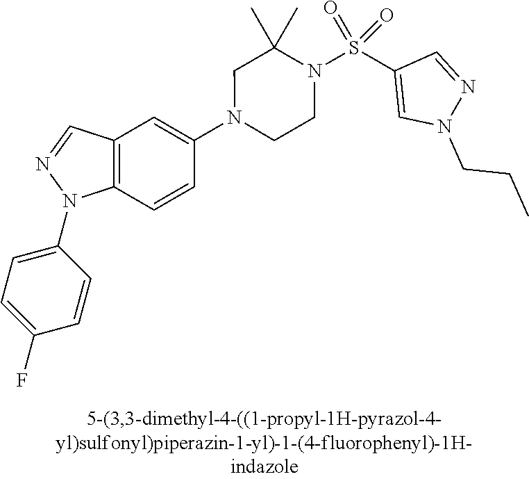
N1(C2=CC3=C(C=C2)N(C2=CC=C(F)C=C2)N=C3)CCN(S(C2=CN(CCC)N=C2)(=O)=O)C(C)(C)C1
